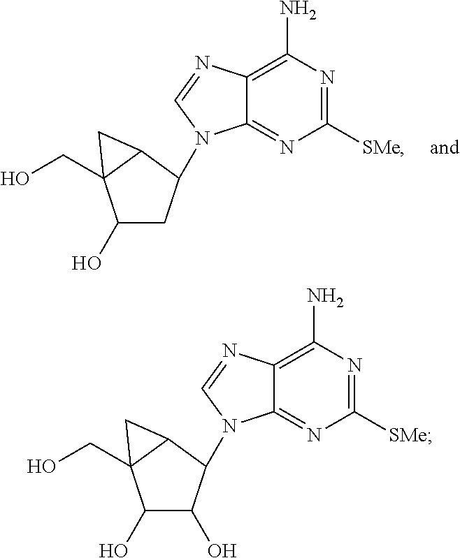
C1(O)CC(N2C3=NC([SMe])=NC(N)=C3N=C2)C2C1(CO)C2.C1(O)C(O)C(N2C3=NC([SMe])=NC(N)=C3N=C2)C2C1(CO)C2
